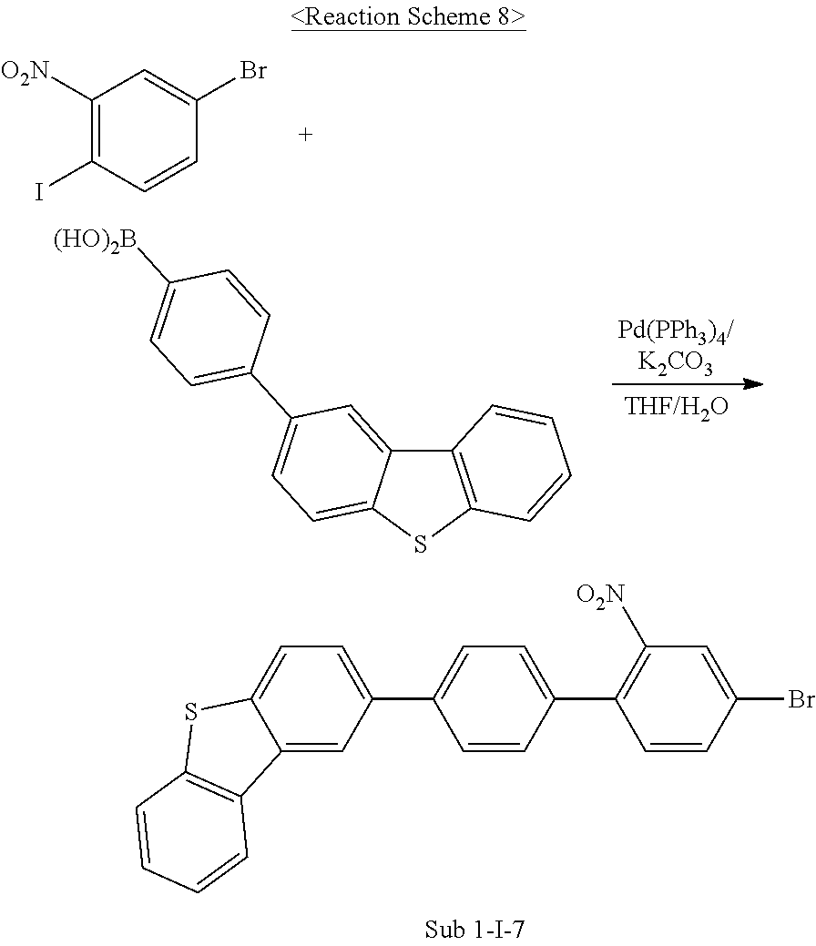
C1(C2=CC=C(C3=C([O2N])C=C(Br)C=C3)C=C2)=CC=C2C(=C1)C1=C(S2)C=CC=C1.C1([O2N])=C(I)C=CC(Br)=C1.C12=C(SC3=CC=C(C4=CC=C([(HO)2B])C=C4)C=C13)C=CC=C2
